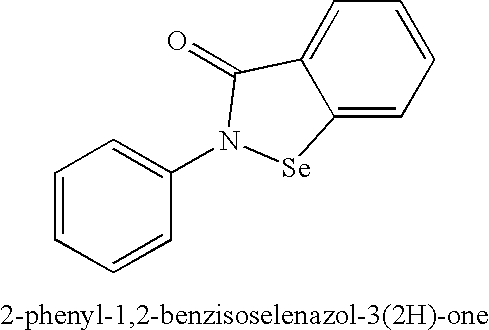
C12=CC=CC=C1C(=O)N(C1=CC=CC=C1)[Se]2
